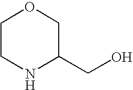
C1CNC(CO)CO1
